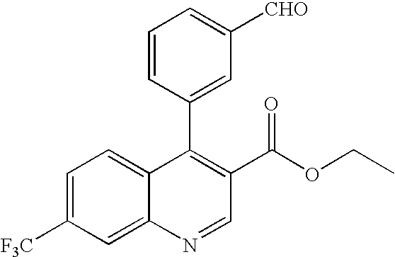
C1=CC(C2=C(C(=O)OCC)C=NC3=CC([F3C])=CC=C23)=CC([CHO])=C1
